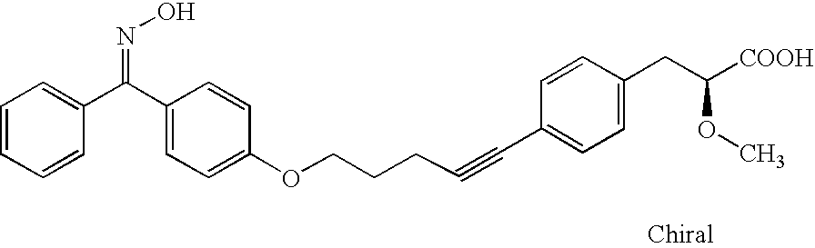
C1=CC=CC=C1C(C1=CC=C(OCCCC#CC2=CC=C(CC(OC)[COOH])C=C2)C=C1)=NO
